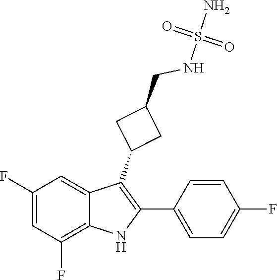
S(=O)(NCC1CC(C2=C(C3=CC=C(F)C=C3)NC3=C(F)C=C(F)C=C23)C1)(=O)N
